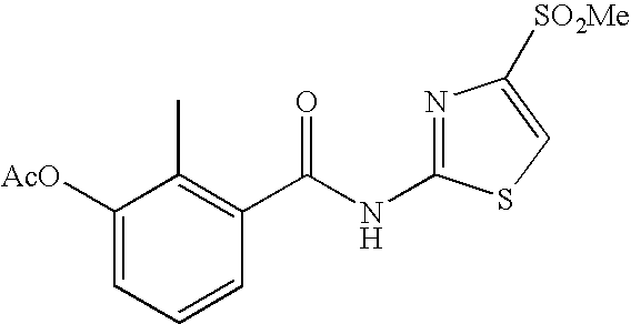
C1([AcO])=CC=CC(C(NC2=NC([SO2Me])=CS2)=O)=C1C
